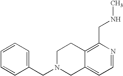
C1(CN2CC3=CC=NC(CNC)=C3CC2)=CC=CC=C1
